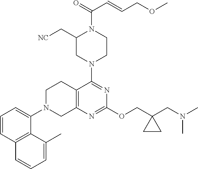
C1=CC2=C(C(N3CC4=C(CC3)C(N3CCN(C(=O)C=CCOC)C(C[NC])C3)=NC(OCC3(CN(C)C)CC3)=N4)=C1)C(C)=CC=C2
